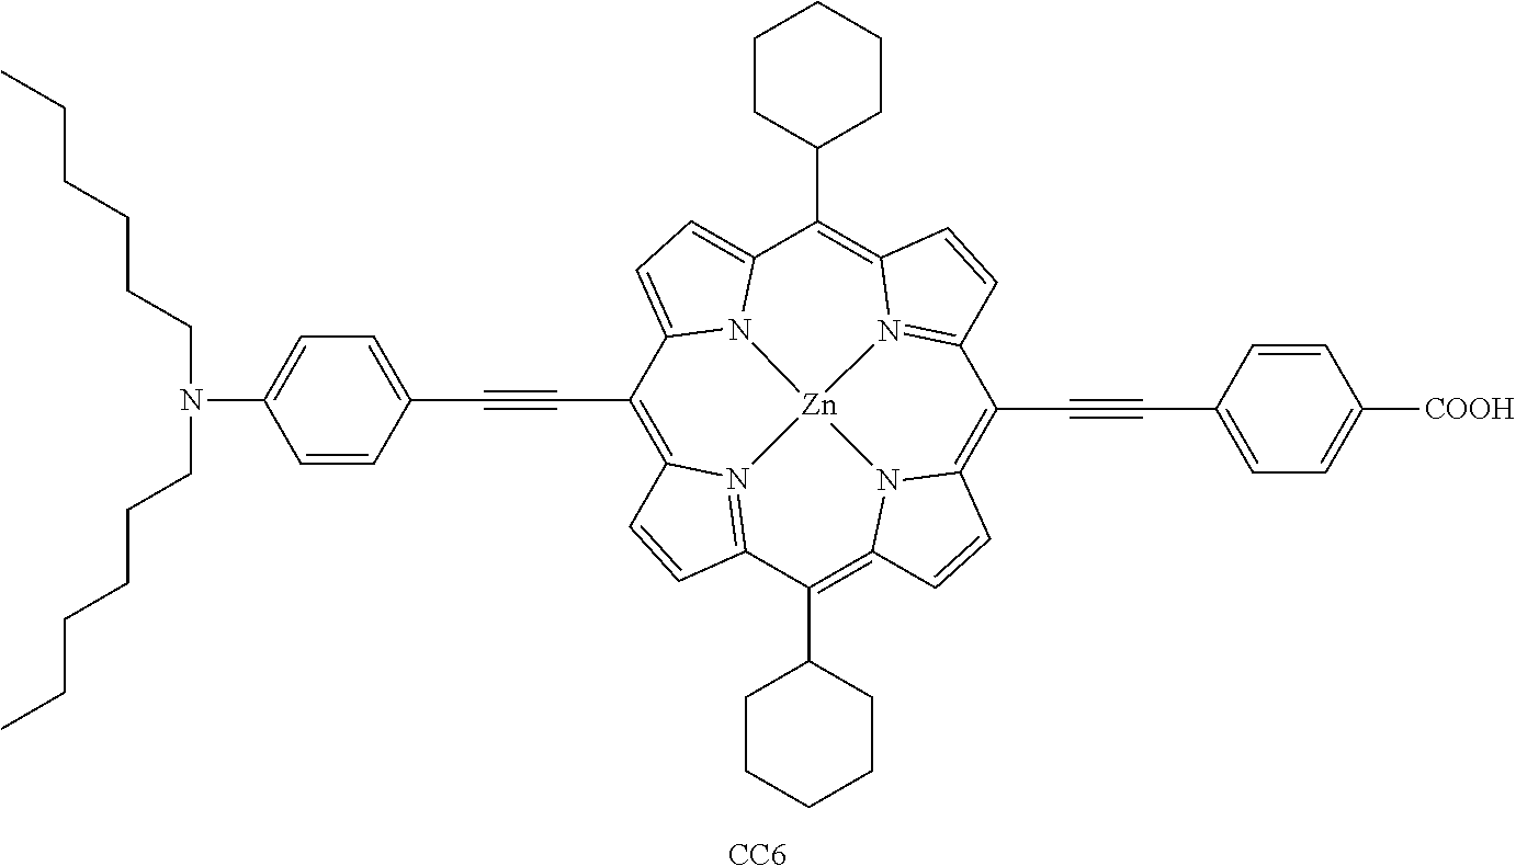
C(#CC1=CC=C(N(CCCCCC)CCCCCC)C=C1)C1=C2N3=C(C(C4CCCCC4)=C4C=CC5=C(C#CC6=CC=C([COOH])C=C6)C6=N7C(=C(C8CCCCC8)C8=CC=C1N8[Zn]73N54)C=C6)C=C2.[CC6]
